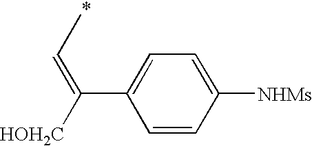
C(=C(C1=CC=C([NHMs])C=C1)[HOH2C])C.*
